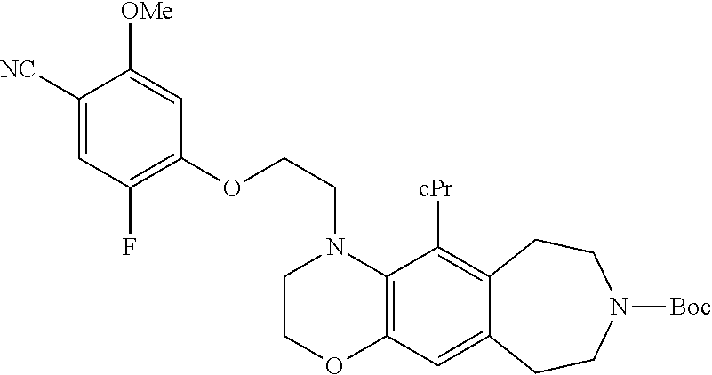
C1COC2=C(N1CCOC1=C(F)C=C([CN])C([OMe])=C1)C([cPr])=C1C(=C2)CCN([Boc])CC1
